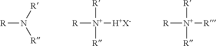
[R]N([R])[R].[R][N+]([R])([R])[H+X-].[R][N+]([R])([R])[R]
